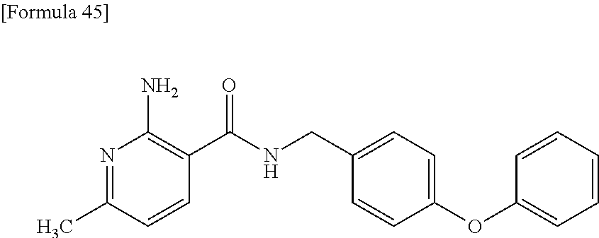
N1=C(C)C=CC(C(NCC2=CC=C(OC3=CC=CC=C3)C=C2)=O)=C1N
